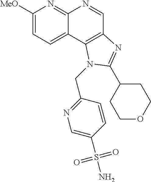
C1([MeO])=CC=C2C(=N1)N=CC1=C2N(CC2=NC=C(S(N)(=O)=O)C=C2)C(C2CCOCC2)=N1
